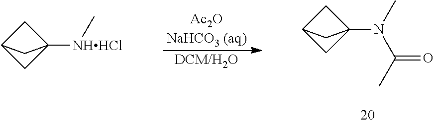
[Ac2ONaHCO3 (aq)].[DCM/H2O].C12CC([NHHCl]C)(C1)C2.C12CC(N(C)C(C)=O)(C1)C2
